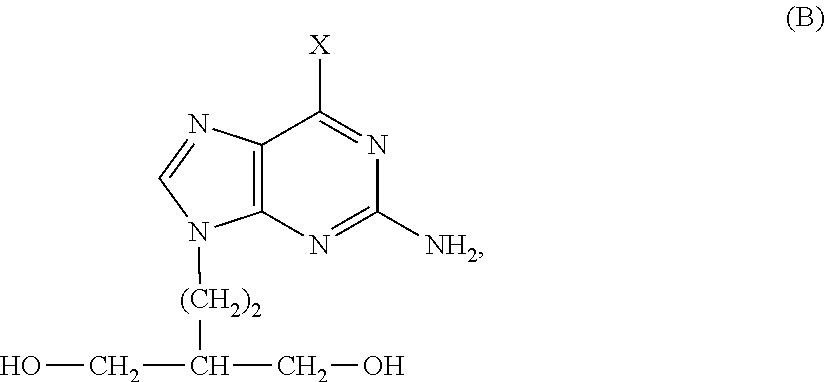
C12=C(N=C([NH2])N=C1[X])N([(CH2)2]C(CO)CO)C=N2
